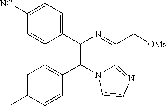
C1(C2=C(C3=CC=C(C)C=C3)N3C(=NC=C3)C(C[OMs])=N2)=CC=C([NC])C=C1
